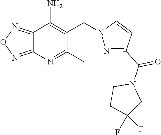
C12=NON=C1N=C(C)C(CN1N=C(C(=O)N3CCC(F)(F)C3)C=C1)=C2N
